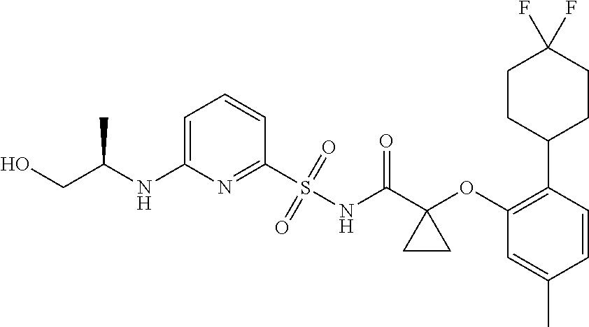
C1=C(NC(CO)C)N=C(S(NC(C2(OC3=C(C4CCC(F)(F)CC4)C=CC(C)=C3)CC2)=O)(=O)=O)C=C1
